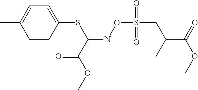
C1=CC(SC(=NOS(CC(C(=O)OC)C)(=O)=O)C(OC)=O)=CC=C1C
